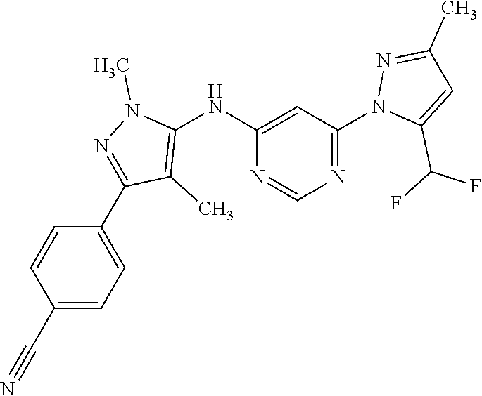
N1=C(N2C(C(F)F)=CC(C)=N2)C=C(NC2=C(C)C(C3=CC=C(C#N)C=C3)=NN2C)N=C1
